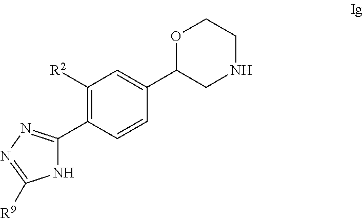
C1([R2])=C(C2=NN=C([R9])N2)C=CC(C2CNCCO2)=C1
